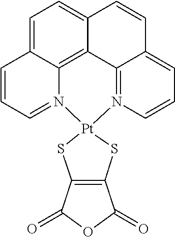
C1=C2C3=C4C(=C1)C=CC1=CC=CN(=C41)[Pt]1(N3=CC=C2)SC2=C(S1)C(=O)OC2=O
